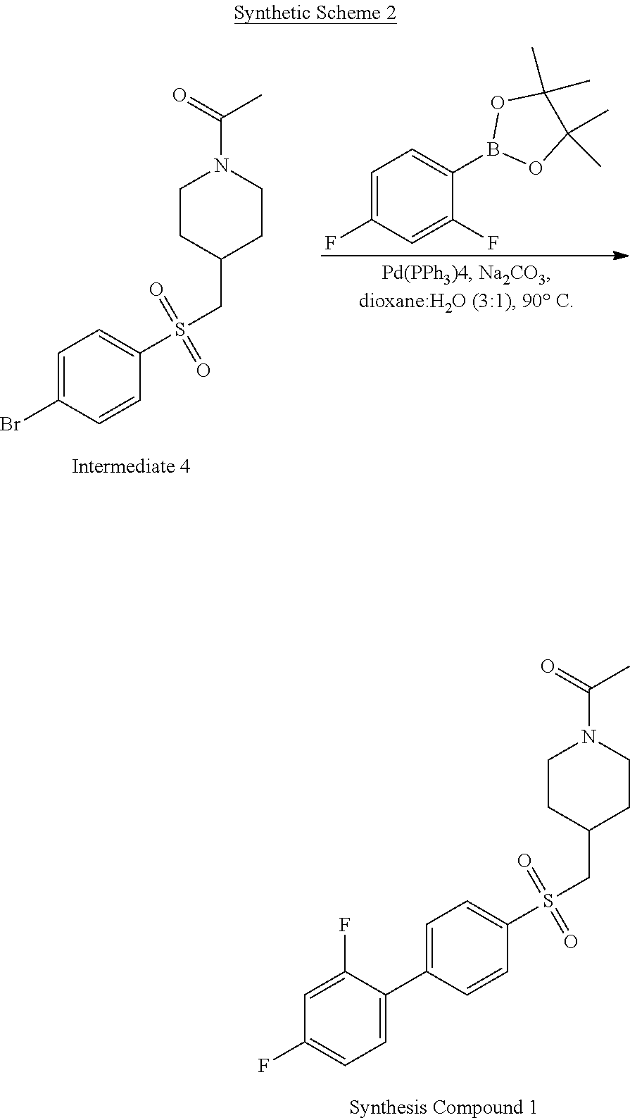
C1(F)=CC=C(B2OC(C)(C)C(C)(C)O2)C(F)=C1.C1CC(CS(C2=CC=C(Br)C=C2)(=O)=O)CCN1C(=O)C.C1CC(CS(C2=CC=C(C3=CC=C(F)C=C3F)C=C2)(=O)=O)CCN1C(=O)C
